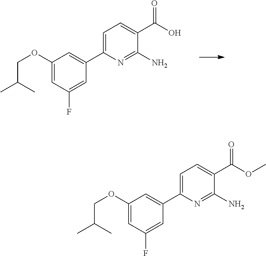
C1(OCC(C)C)=CC(F)=CC(C2=CC=C(C(O)=O)C(N)=N2)=C1.C1(OCC(C)C)=CC(F)=CC(C2=CC=C(C(OC)=O)C(N)=N2)=C1
